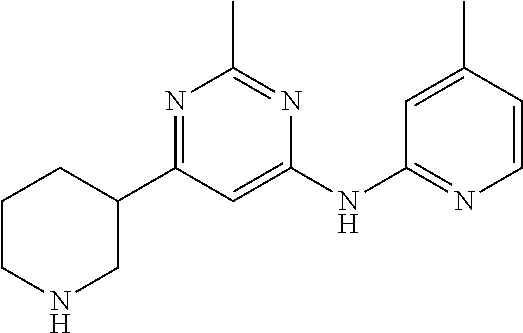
C1(NC2=NC=CC(C)=C2)=CC(C2CCCNC2)=NC(C)=N1
